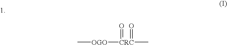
C[OGO][CRC](=O)(=O)C
